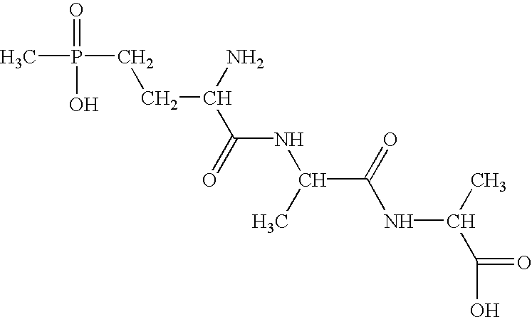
CP(CCC(N)C(NC(C(NC(C)C(O)=O)=O)C)=O)(=O)O
